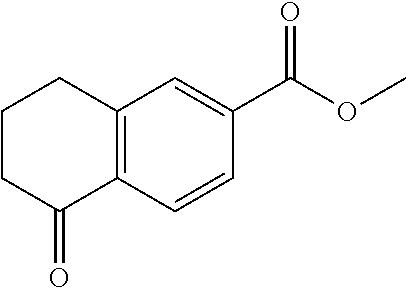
C1CC(=O)C2=C(C1)C=C(C(OC)=O)C=C2
